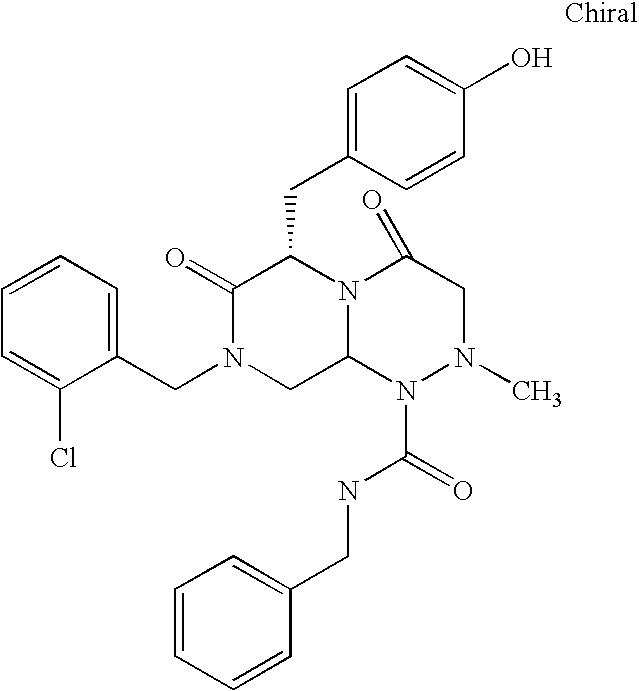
C1=CC=C(CN2CC3N(C(CC4=CC=C(O)C=C4)C2=O)C(=O)CN(C)N3C(=O)NCC2=CC=CC=C2)C(Cl)=C1
